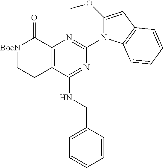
C12=C(C(NCC3=CC=CC=C3)=NC(N3C(OC)=CC4=C3C=CC=C4)=N1)CC[BocN]C2=O
